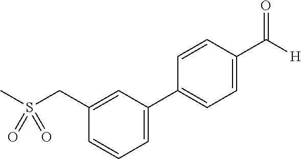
C1=C(C2=CC=C(C(=O)[H])C=C2)C=C(CS(C)(=O)=O)C=C1
